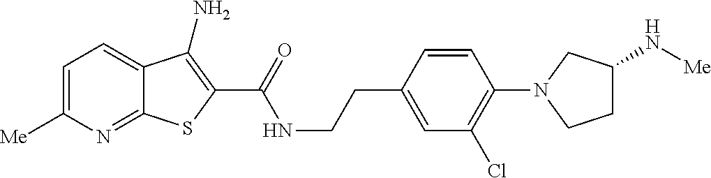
C1=C([Me])N=C2C(=C1)C(N)=C(C(=O)NCCC1=CC(Cl)=C(N3CC(N[Me])CC3)C=C1)S2
